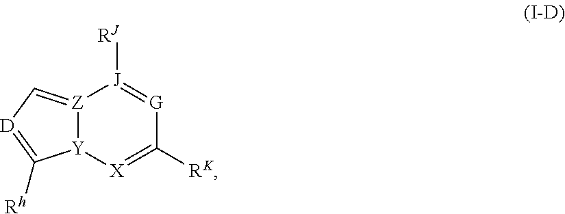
[Z]12=C[D]=C([Rh])[Y]1[X]=C([RK])[G]=[J]2[RJ]
